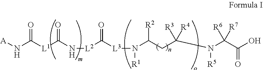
N(C([L1]C(N[L2]C([L3]N(C(CC(N(C(C(O)=O)([R7])[R6])[R5])([R4])[R3])[R2])[R1])=O)=O)=O)[A]
